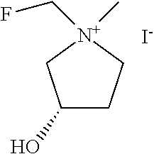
C1(O)CC[N+](C)(CF)C1.[I-]
